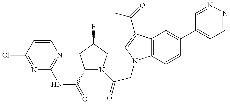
N1=C(Cl)C=CN=C1NC(=O)C1N(C(=O)CN2C3=C(C(C(=O)C)=C2)C=C(C2=CC=NN=C2)C=C3)CC(F)C1
